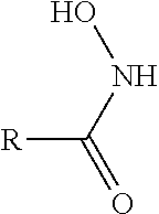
[R]C(NO)=O
